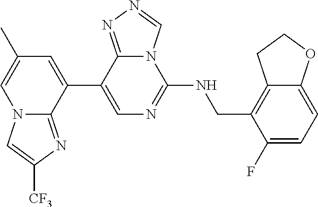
C1(C2=CC(C)=CN3C2=NC([CF3])=C3)=CN=C(NCC2=C3C(=CC=C2F)OCC3)N2C1=NN=C2
